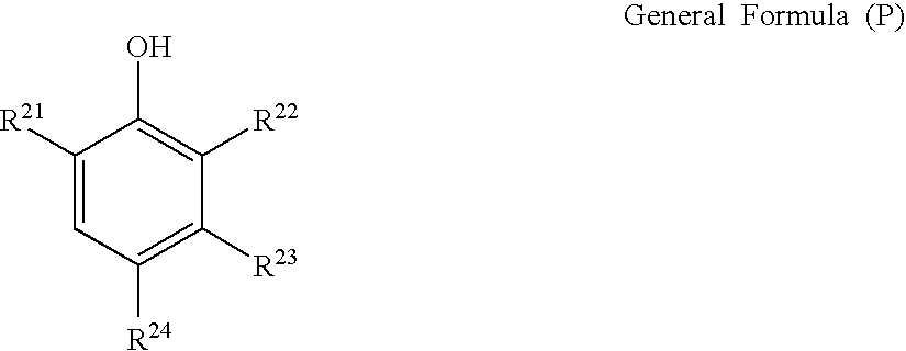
C1([R23])=C([R24])C=C([R21])C(O)=C1[R22]
